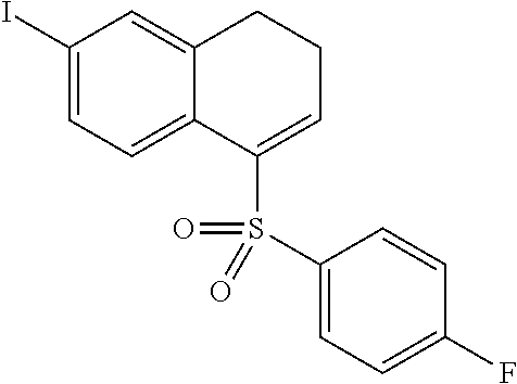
C1(I)=CC=C2C(=C1)CCC=C2S(C1=CC=C(F)C=C1)(=O)=O
